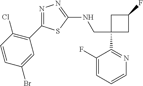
C1(CNC2=NN=C(C3=C(Cl)C=CC(Br)=C3)S2)(C2=NC=CC=C2F)CC(F)C1
